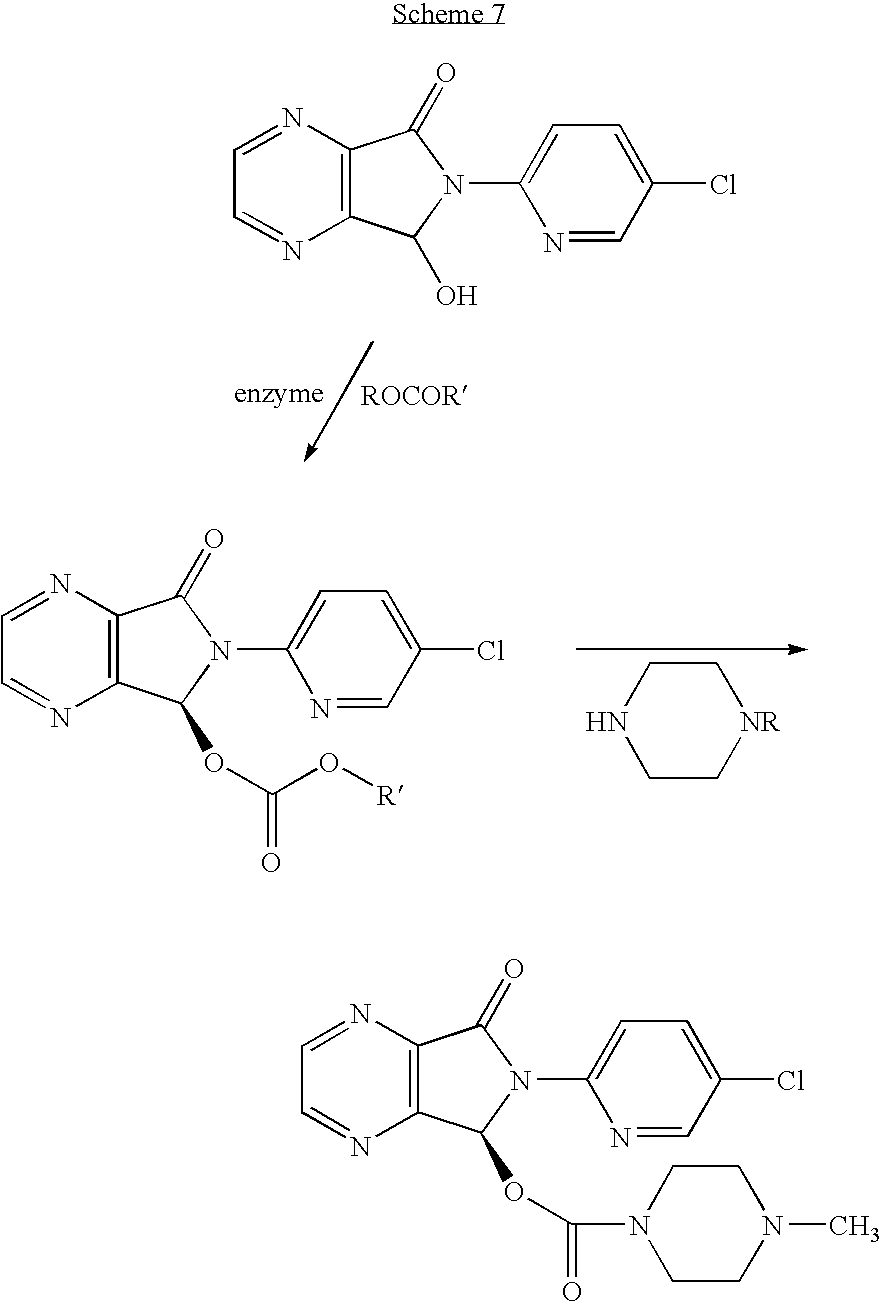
C12=C(N=CC=N1)C(=O)N(C1=CC=C(Cl)C=N1)C2O.C12=C(N=CC=N1)C(=O)N(C1=CC=C(Cl)C=N1)C2OC(=O)O[R].C1CNCC[NR]1.C12=C(N=CC=N1)C(=O)N(C1=CC=C(Cl)C=N1)C2OC(=O)N1CCN(C)CC1
